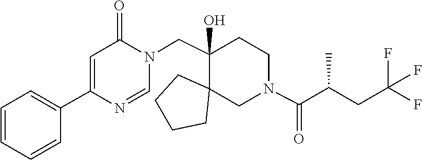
C1=NC(C2=CC=CC=C2)=CC(=O)N1CC1(O)C2(CCCC2)CN(C(=O)C(CC(F)(F)F)C)CC1
